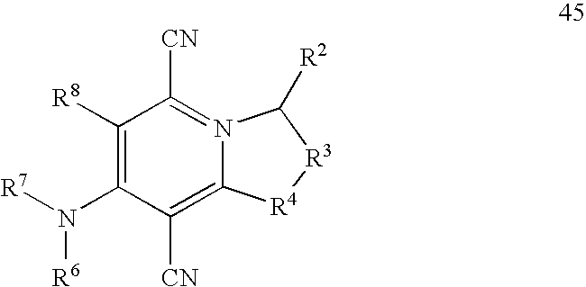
N([R6])(C1=C([R8])C([CN])=N2C(=C1[CN])[R4][R3]C2[R2])[R7]
